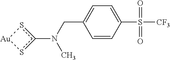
CN(CC1=CC=C(S([CF3])(=O)=O)C=C1)c1s[Au]s1
